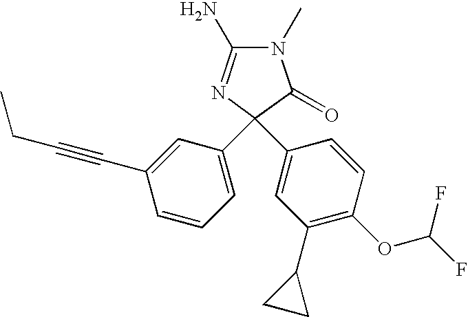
N1(C)C(N)=NC(C2=CC=CC(C#CCC)=C2)(C2=CC(C3CC3)=C(OC(F)F)C=C2)C1=O
